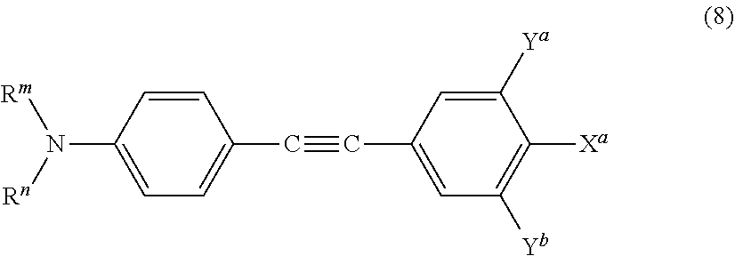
N(C1=CC=C(C#CC2=CC([Yb])=C([Xa])C([Ya])=C2)C=C1)([Rm])[Rn]
